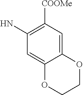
C12=CC([COOMe])=C(N)C=C1OCCO2
